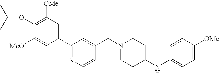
C1(OC(C)C)=C([OMe])C=C(C2=NC=CC(CN3CCC(NC4=CC=C([OMe])C=C4)CC3)=C2)C=C1[MeO]
